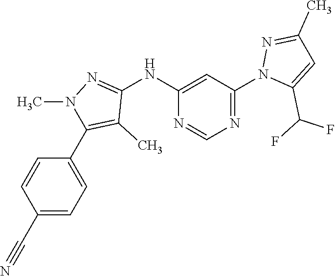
N1=C(N2C(C(F)F)=CC(C)=N2)C=C(NC2=NN(C)C(C3=CC=C(C#N)C=C3)=C2C)N=C1
